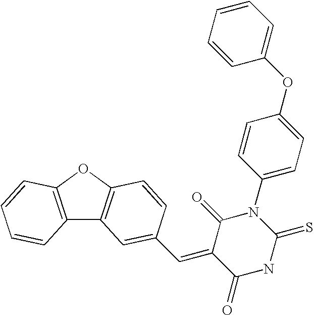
C12=C(OC3=C1C=C(C=C1C(=O)NC(=S)N(C4=CC=C(OC5=CC=CC=C5)C=C4)C1=O)C=C3)C=CC=C2
